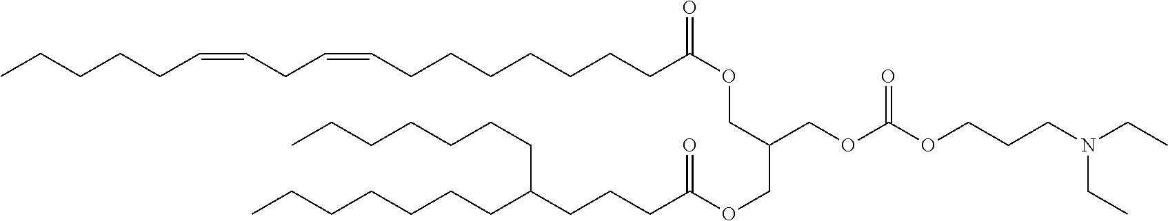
CCCCCCCC(CCCC(OCC(COC(OCCCN(CC)CC)=O)COC(CCCCCCCC=CCC=CCCCCC)=O)=O)CCCCCCC
